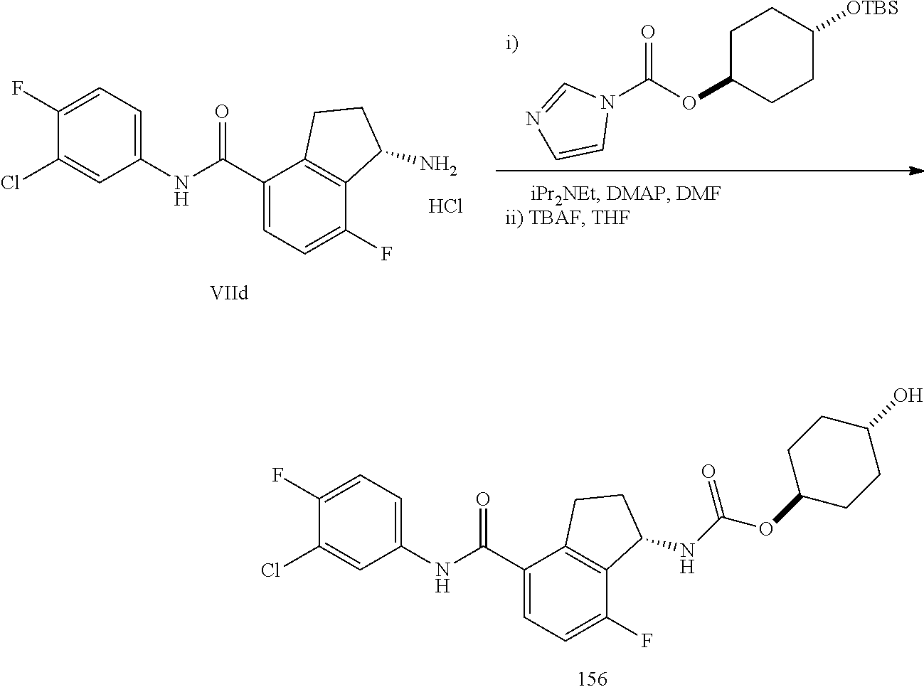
C1(Cl)=CC(NC(C2=CC=C(F)C3=C2CCC3NC(OC2CCC(O)CC2)=O)=O)=CC=C1F.N1(C(OC2CCC([OTBS])CC2)=O)C=NC=C1.C1(Cl)=CC(NC(C2=CC=C(F)C3=C2CCC3N)=O)=CC=C1F.Cl
